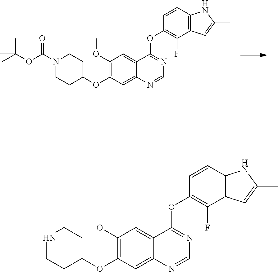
N1(C(OC(C)(C)C)=O)CCC(OC2=C(OC)C=C3C(=C2)N=CN=C3OC2=C(F)C3=C(C=C2)NC(C)=C3)CC1.N1CCC(OC2=C(OC)C=C3C(=C2)N=CN=C3OC2=C(F)C3=C(C=C2)NC(C)=C3)CC1
